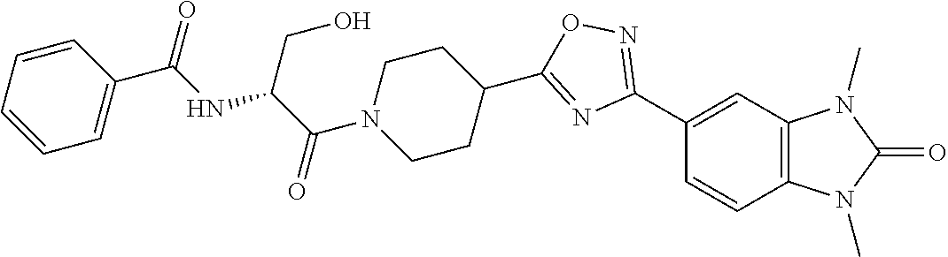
C1(C2=NOC(C3CCN(C(C(CO)NC(C4=CC=CC=C4)=O)=O)CC3)=N2)=CC2=C(C=C1)N(C)C(=O)N2C
